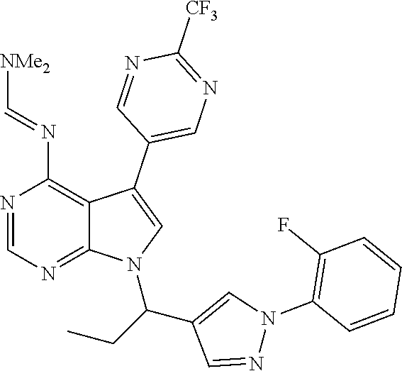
N1=CN=C2C(=C1N=C[NMe2])C(C1=CN=C([CF3])N=C1)=CN2C(C1=CN(C2=C(F)C=CC=C2)N=C1)CC
